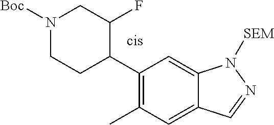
C1(C2C(F)CN([Boc])CC2)=C(C)C=C2C(=C1)N([SEM])N=C2
